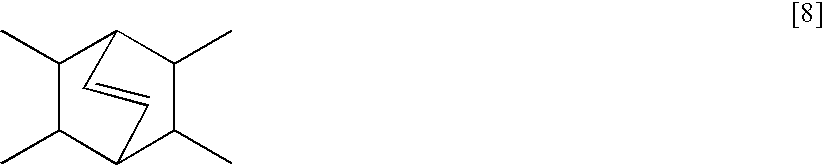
C1(C)C(C)C2C(C)C(C)C1C=C2
